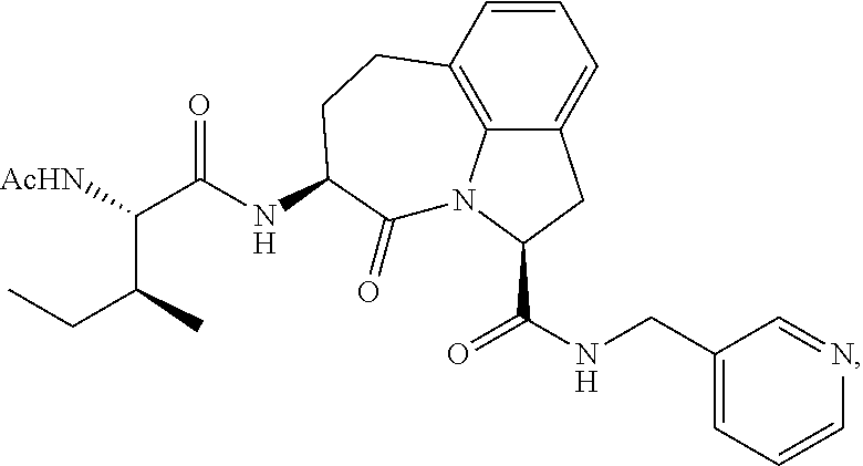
C12=CC=CC3=C1N(C(C(NCC1=CC=CN=C1)=O)C2)C(=O)C(NC(C([AcHN])C(C)CC)=O)CC3
